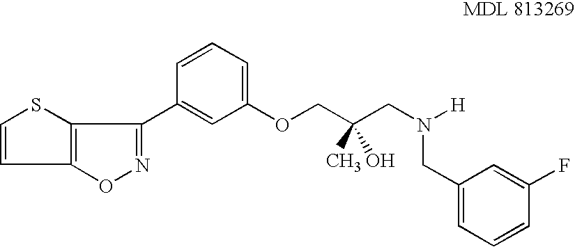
C1=CSC2=C1ON=C2C1=CC(OCC(CN([H])CC2=CC=CC(F)=C2)(C)O)=CC=C1
